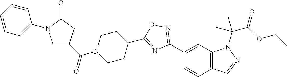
C1(C2=NOC(C3CCN(C(C4CN(C5=CC=CC=C5)C(=O)C4)=O)CC3)=N2)=CC2=C(C=C1)C=NN2C(C(=O)OCC)(C)C
